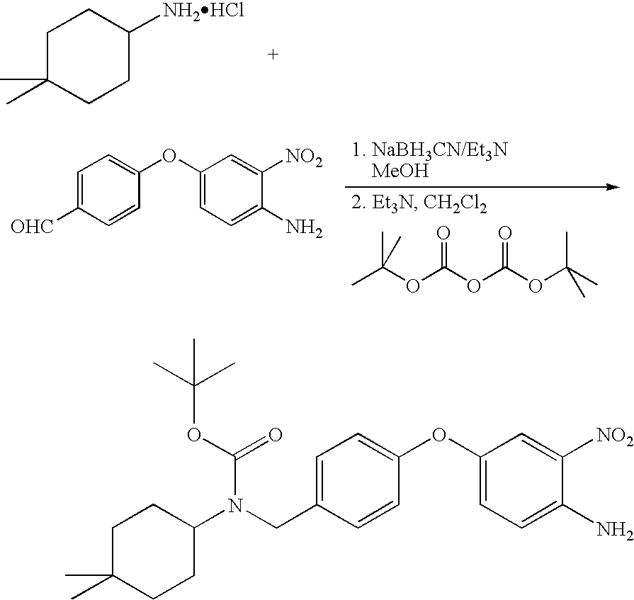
C1C(C)(C)CCC([NH2HCl])C1.CC(OC(OC(OC(C)(C)C)=O)=O)(C)C.C1=C([OHC])C=CC(OC2=CC=C(N)C([NO2])=C2)=C1.C1=C(CN(C2CCC(C)(C)CC2)C(=O)OC(C)(C)C)C=CC(OC2=CC=C(N)C([NO2])=C2)=C1
